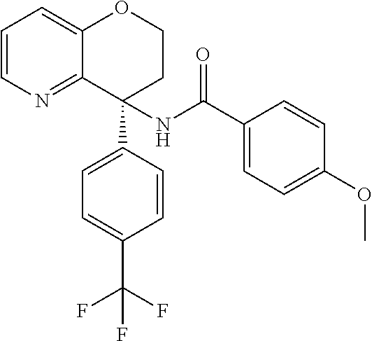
C1=CN=C2C(=C1)OCCC2(NC(C1=CC=C(OC)C=C1)=O)C1=CC=C(C(F)(F)F)C=C1
